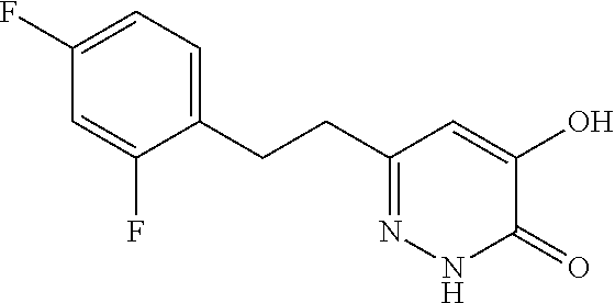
C1(CCC2=CC=C(F)C=C2F)=NNC(=O)C(O)=C1
